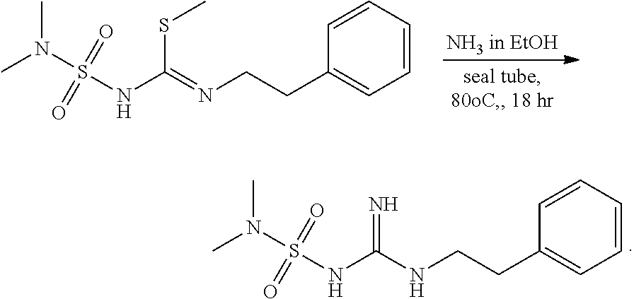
CN(S(NC(=NCCC1=CC=CC=C1)SC)(=O)=O)C.CN(S(NC(NCCC1=CC=CC=C1)=N)(=O)=O)C
